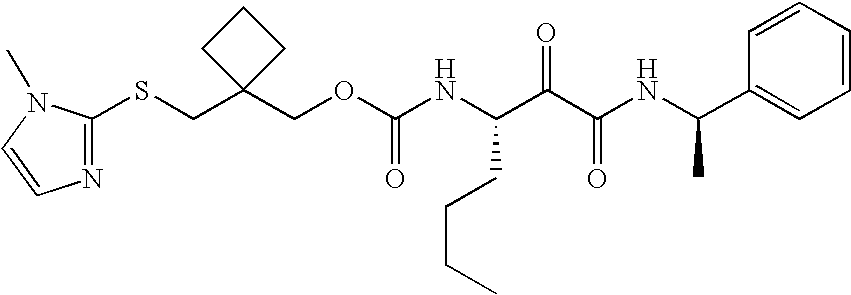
O(CC1(CSC2=NC=CN2C)CCC1)C(NC(C(C(NC(C1=CC=CC=C1)C)=O)=O)CCCC)=O
